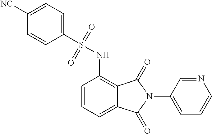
C1(N2C(=O)C3=C(NS(C4=CC=C([NC])C=C4)(=O)=O)C=CC=C3C2=O)=CC=CN=C1
